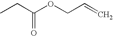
C(C=C)OC(CC)=O
